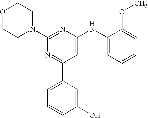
C1(N2CCOCC2)=NC(NC2=CC=CC=C2OC)=CC(C2=CC=CC(O)=C2)=N1
